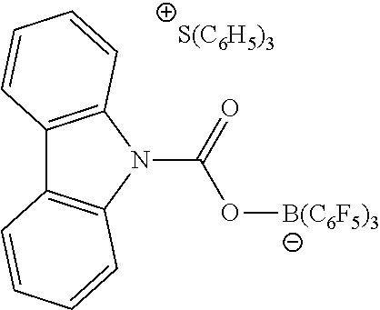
C12=C(N(C(=O)O[B(C6F5)3])C3=C1C=CC=C3)C=CC=C2.[S(C6H5)3]
